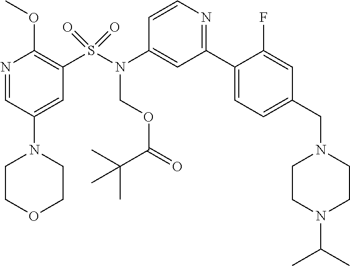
N1=CC(N2CCOCC2)=CC(S(=O)(=O)N(C2=CC(C3=CC=C(CN4CCN(C(C)C)CC4)C=C3F)=NC=C2)COC(C(C)(C)C)=O)=C1OC
